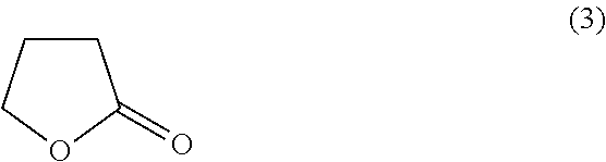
O1C(=O)CCC1
